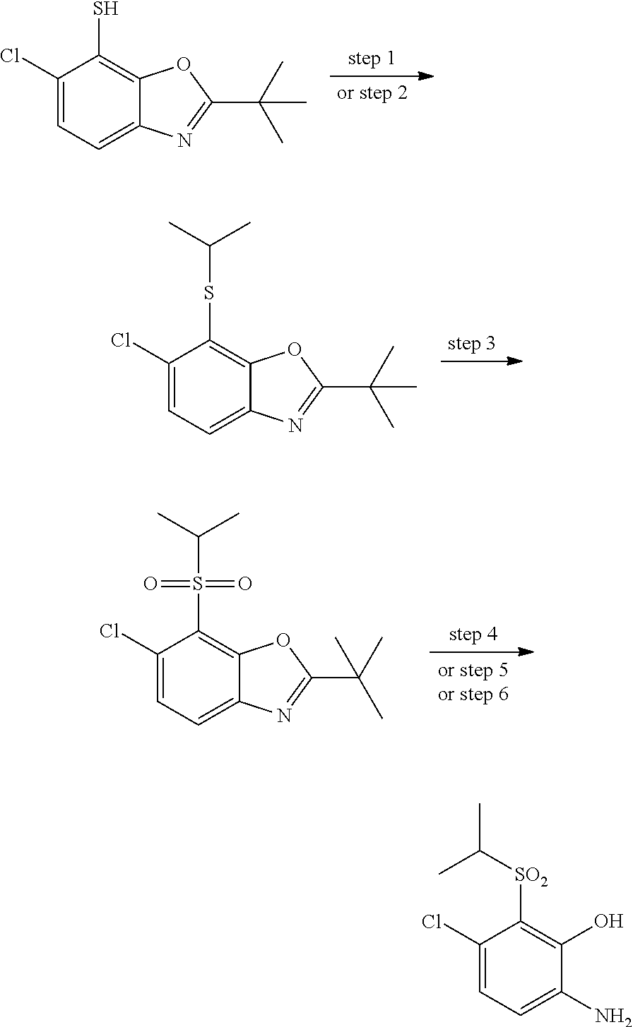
C1(Cl)=CC=C2C(=C1SC(C)C)OC(C(C)(C)C)=N2.C1(Cl)=CC=C2C(=C1S)OC(C(C)(C)C)=N2.C1(Cl)=CC=C2C(=C1S(C(C)C)(=O)=O)OC(C(C)(C)C)=N2.C1(Cl)=CC=C(N)C(O)=C1[SO2]C(C)C
